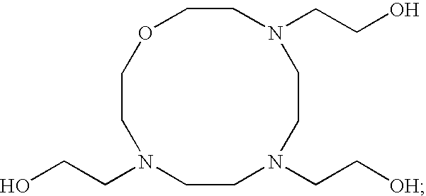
C1CN(CCO)CCN(CC[OH])CCN(CCO)CCO1
